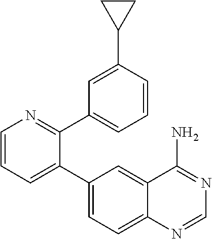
C1=CN=C(C2=CC=CC(C3CC3)=C2)C(C2=CC=C3C(=C2)C(N)=NC=N3)=C1
